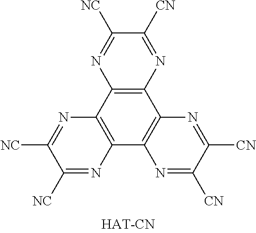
C12=C(N=C([CN])C([NC])=N1)C1=C(C3=C2N=C([NC])C([NC])=N3)N=C([CN])C([CN])=N1
